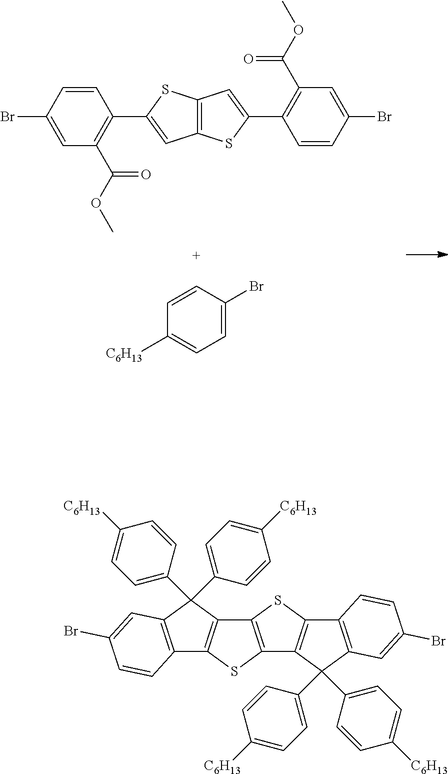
C1=CC(Br)=CC(C(OC)=O)=C1C1=CC2=C(S1)C=C(C1=C(C(OC)=O)C=C(Br)C=C1)S2.C1=C(Br)C=CC([C6H13])=C1.C12=C(C(C3=CC=C([C6H13])C=C3)(C3=CC=C([C6H13])C=C3)C3=C1SC1=C3SC3=C1C(C1=CC=C([C6H13])C=C1)(C1=CC=C([C6H13])C=C1)C1=C3C=CC(Br)=C1)C=C(Br)C=C2
